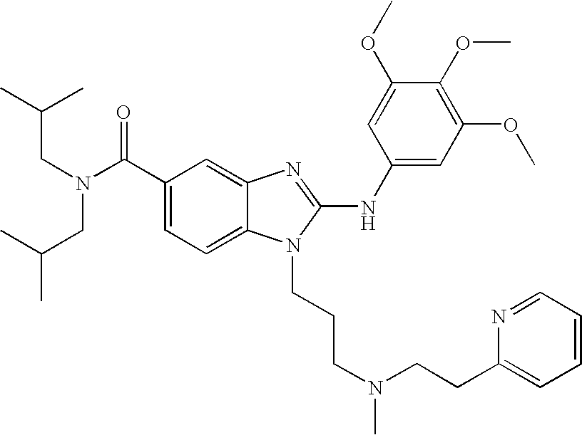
C1(C(N(CC(C)C)CC(C)C)=O)=CC=C2C(=C1)N=C(NC1=CC(OC)=C(OC)C(OC)=C1)N2CCCN(C)CCC1=CC=CC=N1
